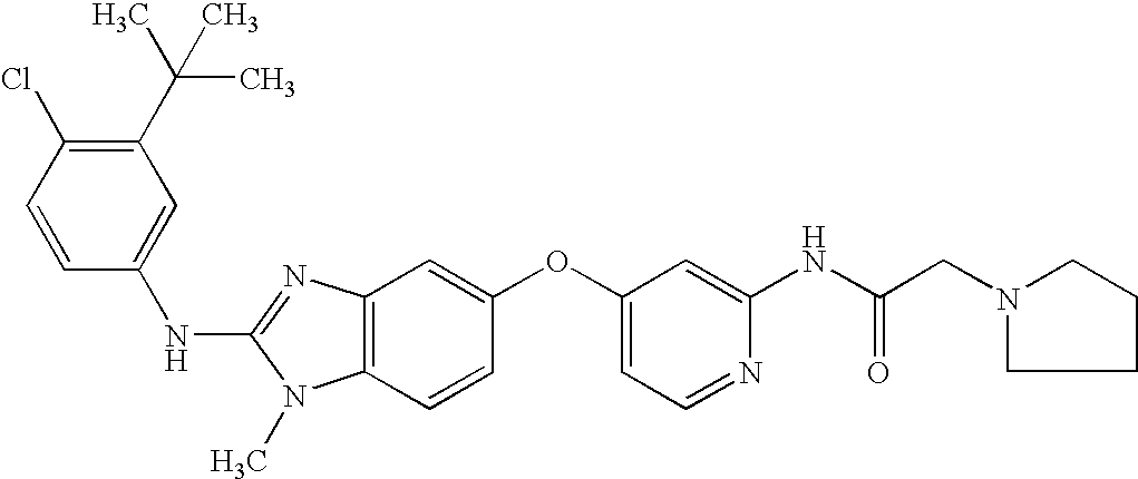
C1(C(C)(C)C)=C(Cl)C=CC(NC2=NC3=C(N2C)C=CC(OC2=CC=NC(NC(CN4CCCC4)=O)=C2)=C3)=C1
